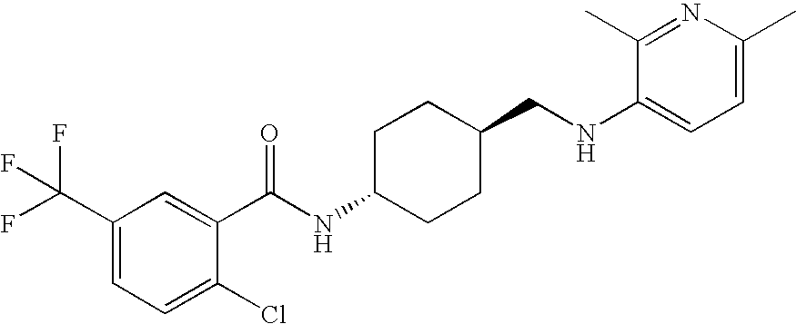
C1(C(F)(F)F)=CC=C(Cl)C(C(NC2CCC(CNC3=CC=C(C)N=C3C)CC2)=O)=C1
